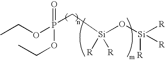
CCOP(C[Si]([R])([R])O[Si]([R])([R])[R])(=O)OCC
